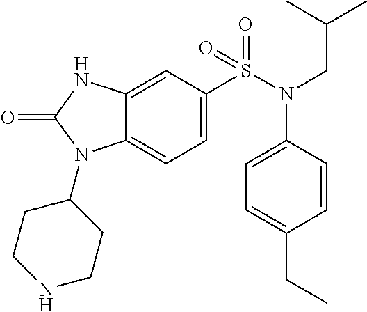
C1=C(S(N(CC(C)C)C2=CC=C(CC)C=C2)(=O)=O)C=C2C(=C1)N(C1CCNCC1)C(=O)N2
